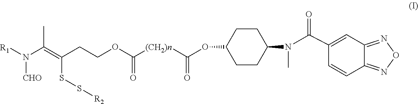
C1CC(OC([(CH2)n]C(OCCC(=C(N([R1])[CHO])C)SS[R2])=O)=O)CCC1N(C)C(=O)C1=CC2=NON=C2C=C1
